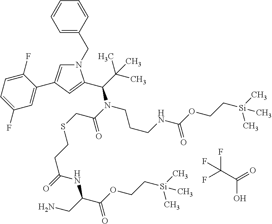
C(C(=O)N(C(C(C)(C)C)C1=CC(C2=CC(F)=CC=C2F)=CN1CC1=CC=CC=C1)CCCNC(OCC[Si](C)(C)C)=O)SCCC(=O)NC(C(OCC[Si](C)(C)C)=O)CN.FC(C(=O)O)(F)F
